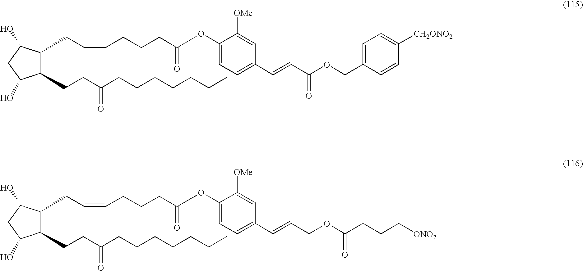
C1(CCC(CCCCCCC)=O)C(CC=CCCCC(OC2=CC=C(C=CC(OCC3=CC=C([CH2ONO2])C=C3)=O)C=C2[OMe])=O)C(O)CC1O.C1(CCC(CCCCCCC)=O)C(CC=CCCCC(OC2=CC=C(C=CCOC(CCC[ONO2])=O)C=C2[OMe])=O)C(O)CC1O
